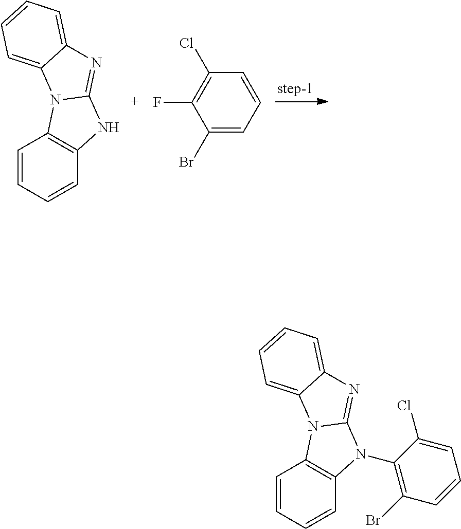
C1=CC=CC2=C1N1C(=NC3=CC=CC=C13)N2.C1(Br)=CC=CC(Cl)=C1F.C1=CC=CC2=C1N1C(=NC3=CC=CC=C13)N2C1=C(Br)C=CC=C1Cl
